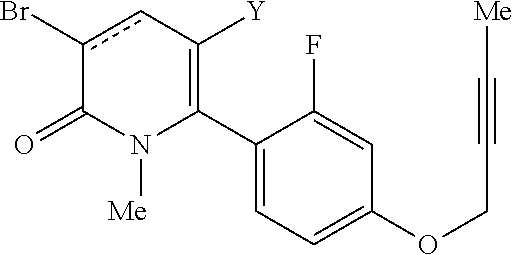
C1(C2=C([Y])cc(Br)C(=O)N2[Me])=CC=C(OCC#C[Me])C=C1F
